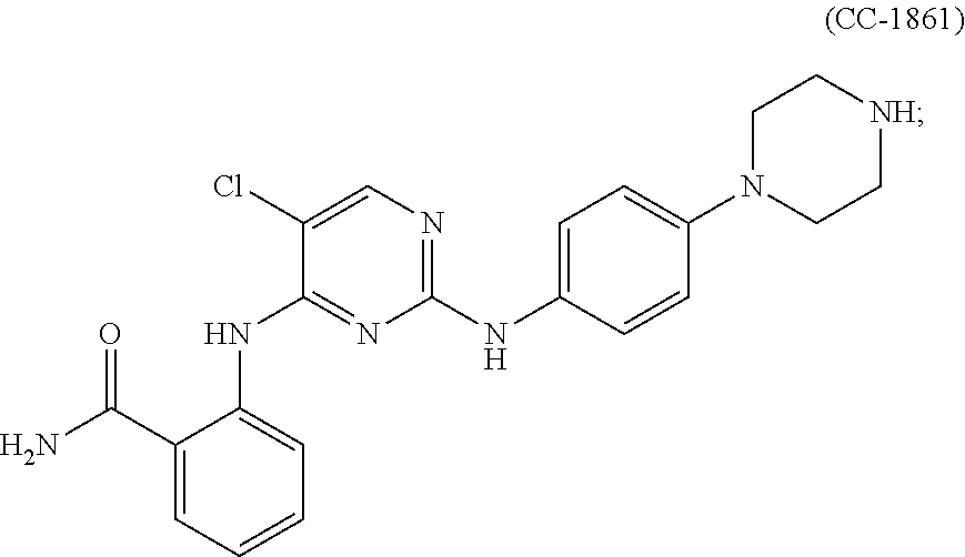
C1(C(N)=O)=CC=CC=C1NC1=NC(NC2=CC=C(N3CC[NH]CC3)C=C2)=NC=C1Cl
